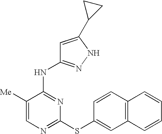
C1=C([Me])C(NC2=NNC(C3CC3)=C2)=NC(SC2=CC3=C(C=C2)C=CC=C3)=N1
